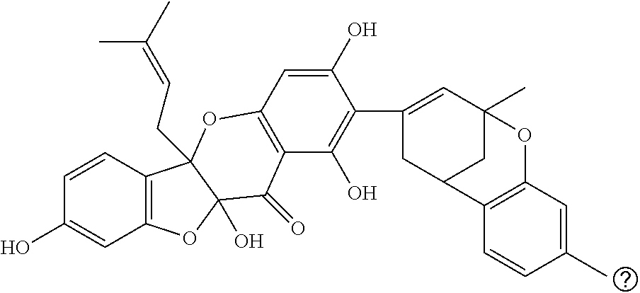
C1=CC2=C(C=C1O)OC1(O)C2(CC=C(C)C)OC2=C(C1=O)C(O)=C(C1=CC3(C)CC(C1)C1=C(O3)C=C(C)C=C1)C(O)=C2
